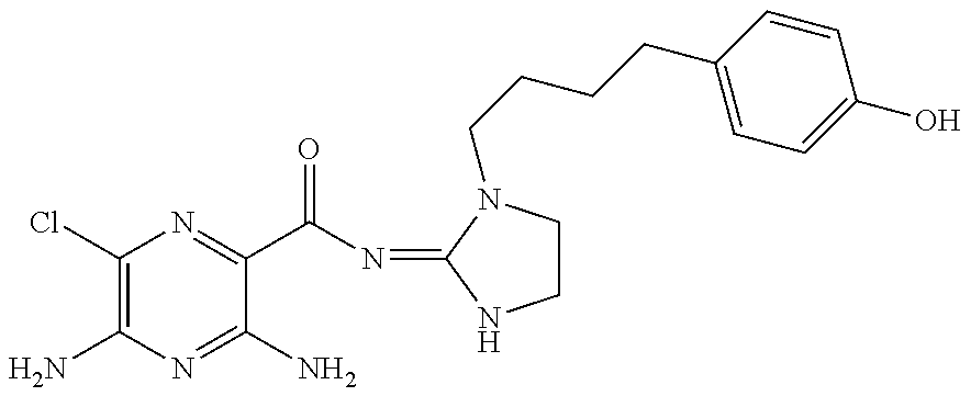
C1(Cl)=C(N)N=C(N)C(C(N=C2N(CCCCC3=CC=C(O)C=C3)CCN2)=O)=N1
